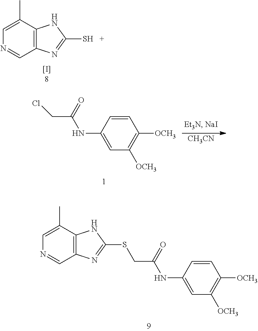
C1(S)=NC2=C(N1)C(C)=CN=C2.ClCC(=O)NC1=CC([OCH3])=C([OCH3])C=C1.[CH3CN].C1(SCC(=O)NC2=CC([OCH3])=C([OCH3])C=C2)=NC2=C(N1)C(C)=CN=C2
